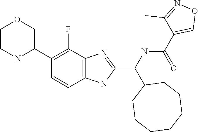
C1(C2COCCN2)=C(F)C2=C(C=C1)NC(C(NC(=O)C1=CON=C1C)C1CCCCCCC1)=N2
